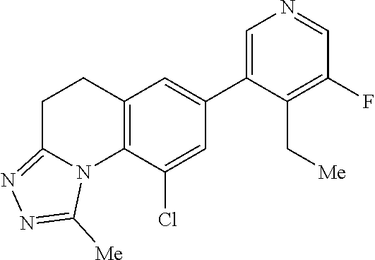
C12=C(C(Cl)=CC(C3=CN=CC(F)=C3C[Me])=C1)N1C(=NN=C1[Me])CC2
